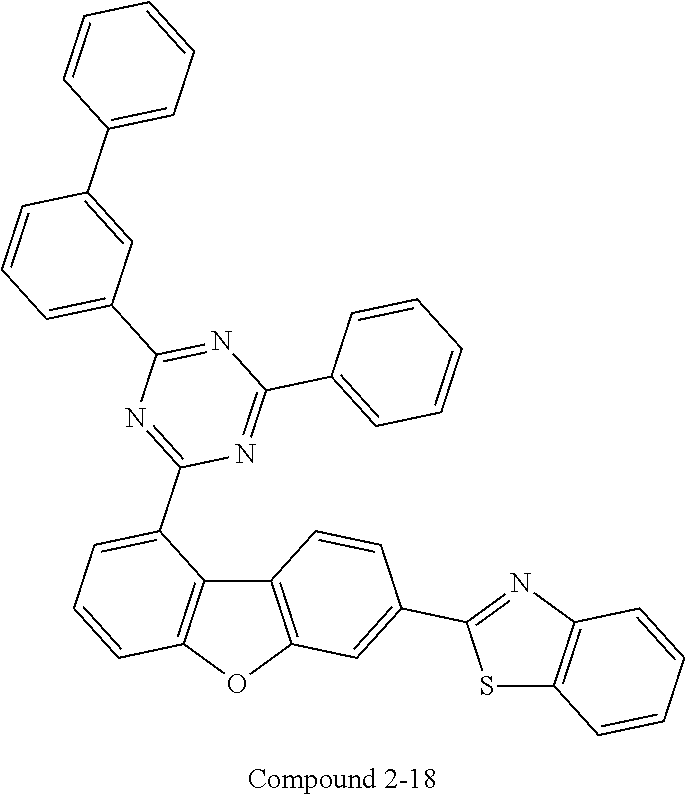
C12=C(OC3=C1C(C1=NC(C4=CC=CC(C5=CC=CC=C5)=C4)=NC(C4=CC=CC=C4)=N1)=CC=C3)C=C(C1=NC3=C(S1)C=CC=C3)C=C2
